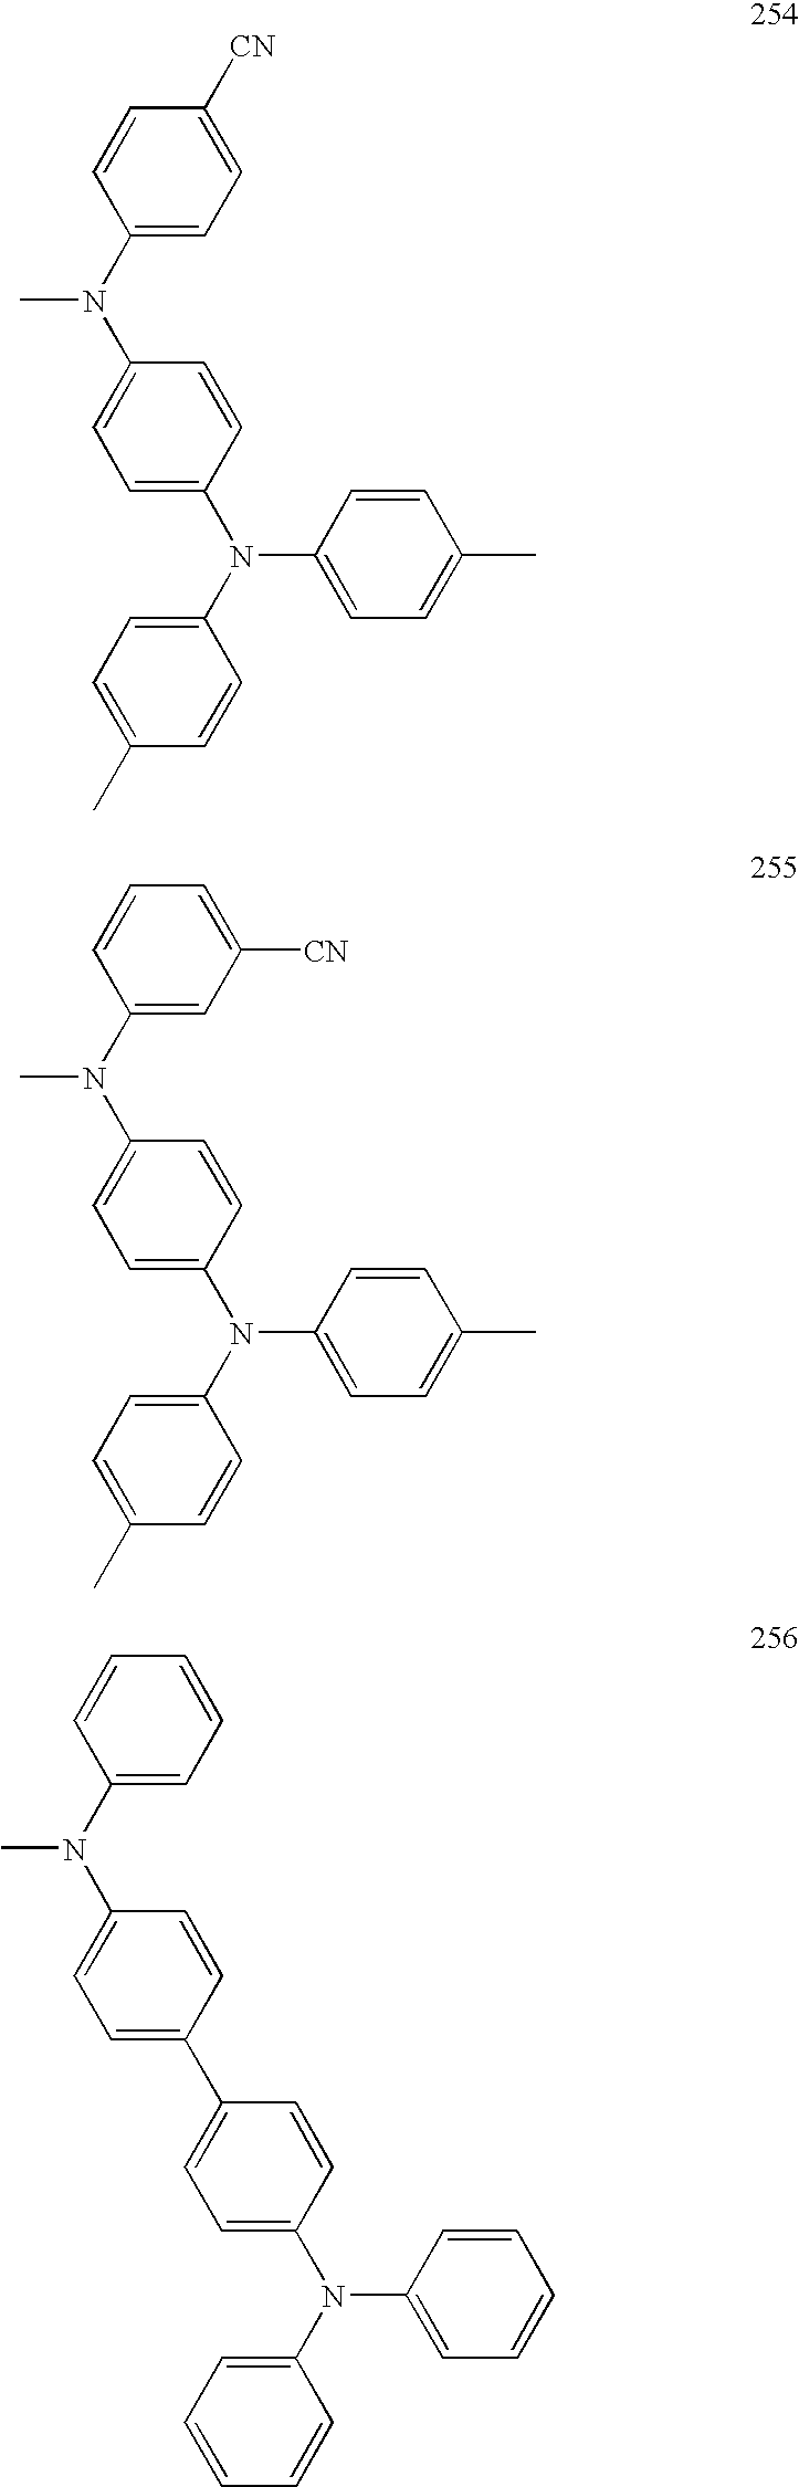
C1(N(C2=CC=C(N(C3=CC=C(C)C=C3)C3=CC=C(C)C=C3)C=C2)C)=CC=C([CN])C=C1.C1(N(C2=CC=C(N(C3=CC=C(C)C=C3)C3=CC=C(C)C=C3)C=C2)C)=CC([CN])=CC=C1.C1(C2=CC=C(N(C3=CC=CC=C3)C3=CC=CC=C3)C=C2)=CC=C(N(C2=CC=CC=C2)C)C=C1
